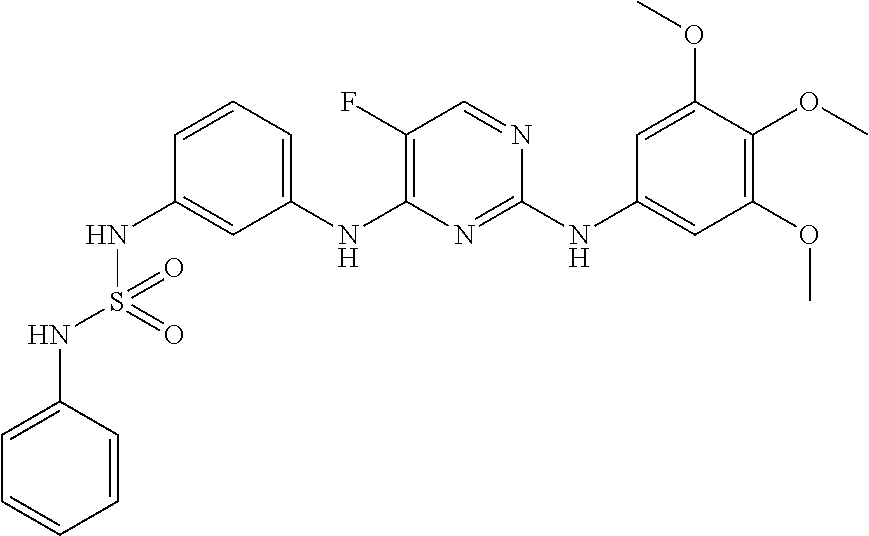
C1=CC=C(NC2=C(F)C=NC(NC3=CC(OC)=C(OC)C(OC)=C3)=N2)C=C1NS(NC1=CC=CC=C1)(=O)=O
